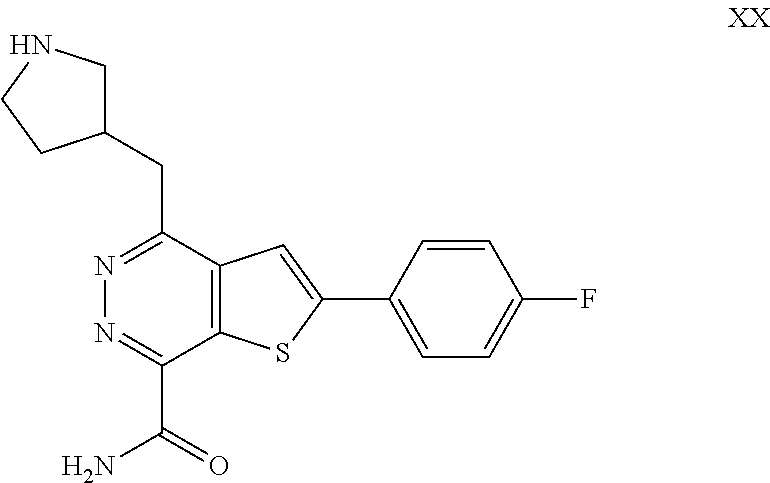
C1(CC2=NN=C(C(N)=O)C3=C2C=C(C2=CC=C(F)C=C2)S3)CNCC1
